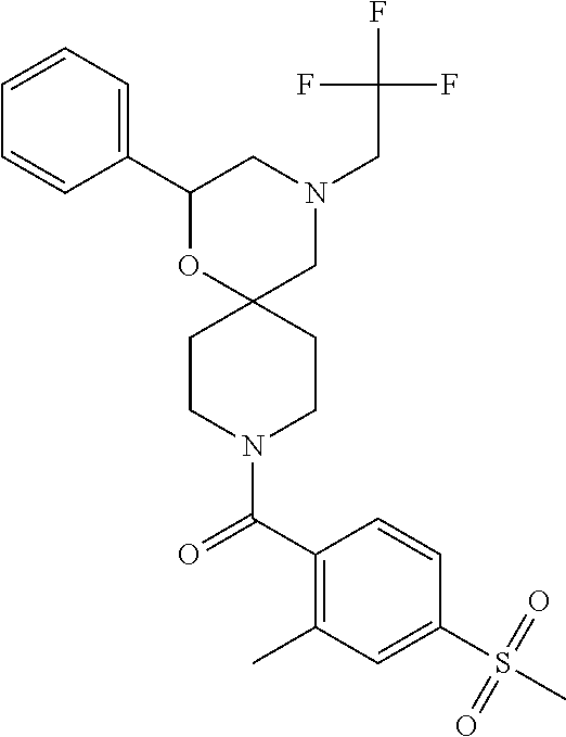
C1(C2=CC=CC=C2)OC2(CN(CC(F)(F)F)C1)CCN(C(C1=C(C)C=C(S(=O)(C)=O)C=C1)=O)CC2
